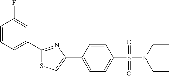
C1=CC(C2=CSC(C3=CC=CC(F)=C3)=N2)=CC=C1S(=O)(N(CC)CC)=O
